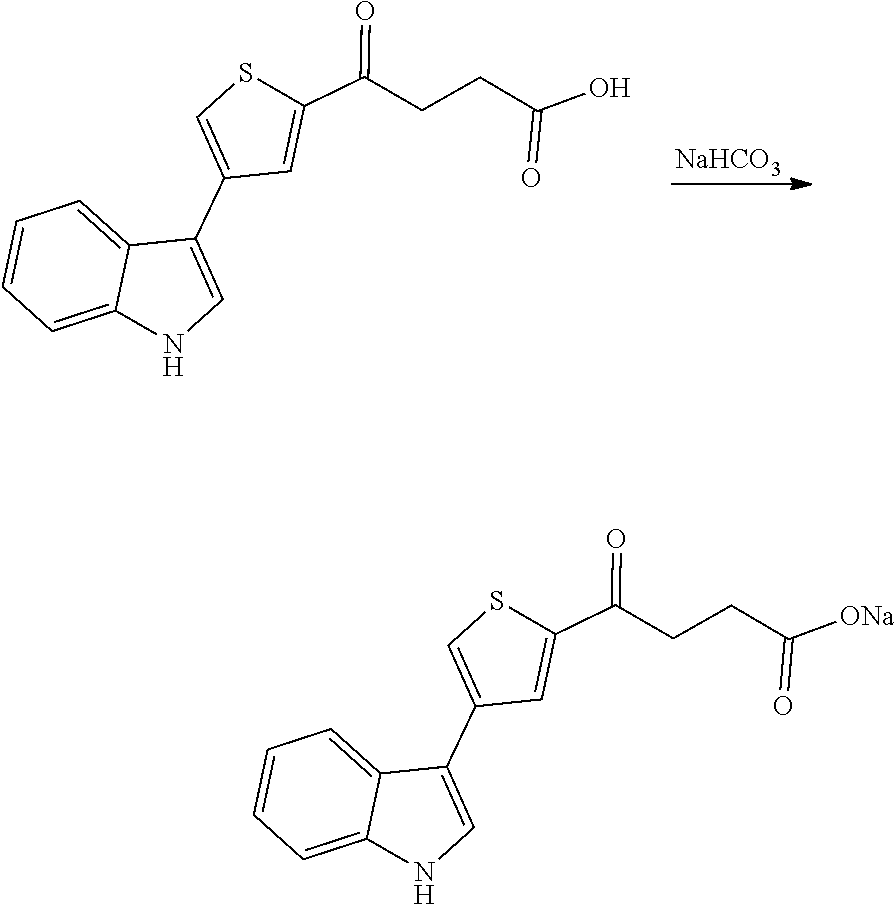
[NaHCO3].C1(C2=CNC3=CC=CC=C23)=CSC(C(=O)CCC(O)=O)=C1.C1(C2=CNC3=CC=CC=C23)=CSC(C(=O)CCC([ONa])=O)=C1
